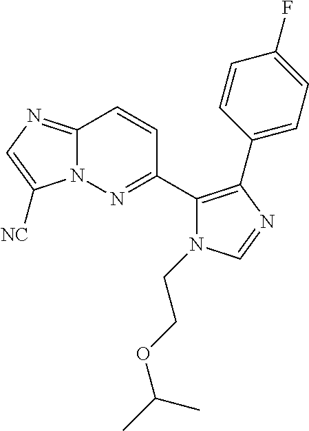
C12=NC=C([NC])N1N=C(C1=C(C3=CC=C(F)C=C3)N=CN1CCOC(C)C)C=C2
